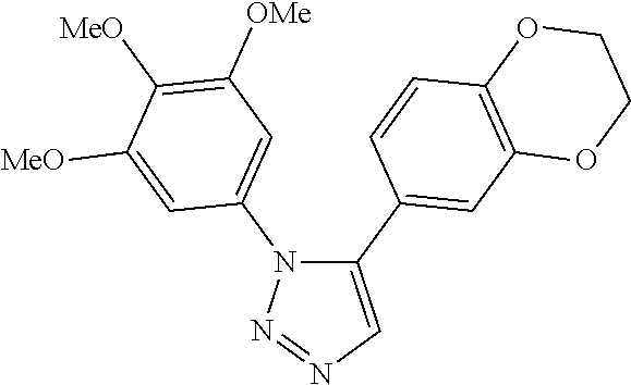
C1(C2=CC3=C(C=C2)OCCO3)=CN=NN1C1=CC([OMe])=C([MeO])C([MeO])=C1
